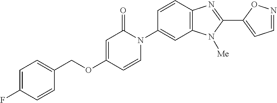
C1(COC2=CC(=O)N(C3=CC4=C(C=C3)N=C(C3=CC=NO3)N4[Me])C=C2)=CC=C(F)C=C1
